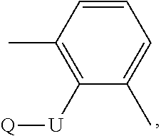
C1=C(C)C([U][Q])=C(C)C=C1
